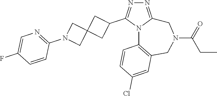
N1=C2N(C(C3CC4(C3)CN(C3=NC=C(F)C=C3)C4)=N1)C1=C(CN(C(=O)CC)C2)C=C(Cl)C=C1
